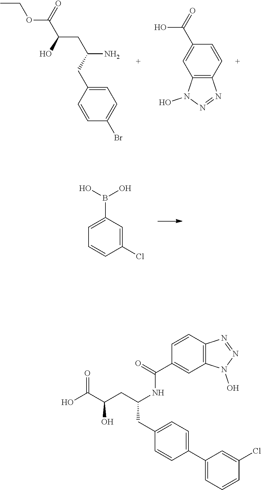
C(CC1=CC=C(C2=CC=CC(Cl)=C2)C=C1)(NC(C1=CC2=C(C=C1)N=NN2O)=O)CC(C(O)=O)O.CCOC(C(O)CC(N)CC1=CC=C(Br)C=C1)=O.C1(C(=O)O)=CC2=C(C=C1)N=NN2O.C1(B(O)O)=CC=CC(Cl)=C1
